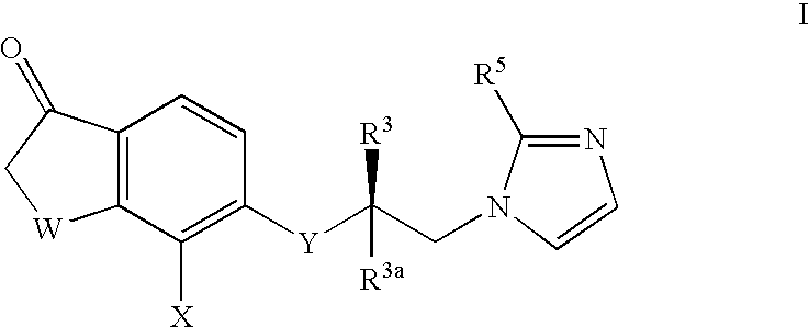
C12=C(C=CC([Y]C(CN3C=CN=C3[R5])([R3])[R3a])=C1[X])C(=O)C[W]2
